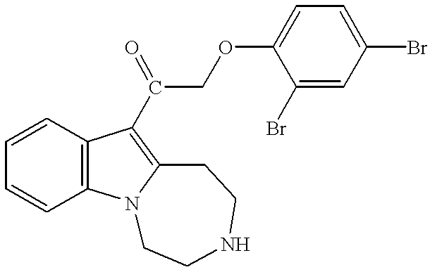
C1=CC2=C(C=C1)C(C(COC1=CC=C(Br)C=C1Br)=O)=C1N2CCNCC1
